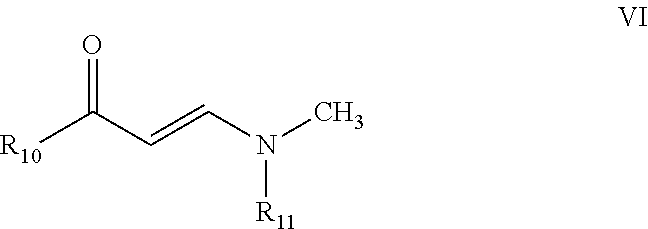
[R10]C(C=CN(C)[R11])=O
